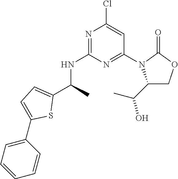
C1(N2C(C(C)O)COC2=O)=NC(NC(C2=CC=C(C3=CC=CC=C3)S2)C)=NC(Cl)=C1
